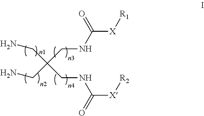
C(C(CN)(CN)CNC([X][R2])=O)NC([X][R1])=O
